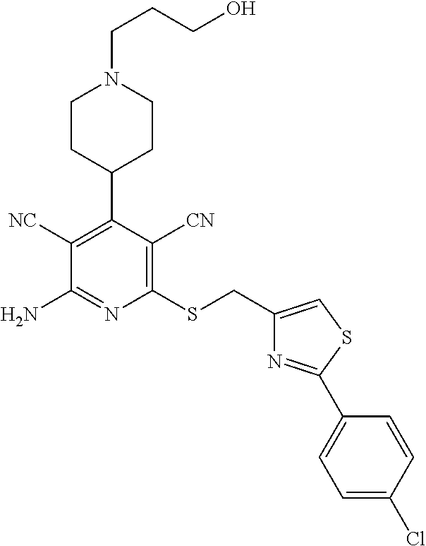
C1(SCC2=CSC(C3=CC=C(Cl)C=C3)=N2)=C([CN])C(C2CCN(CCCO)CC2)=C([NC])C(N)=N1
